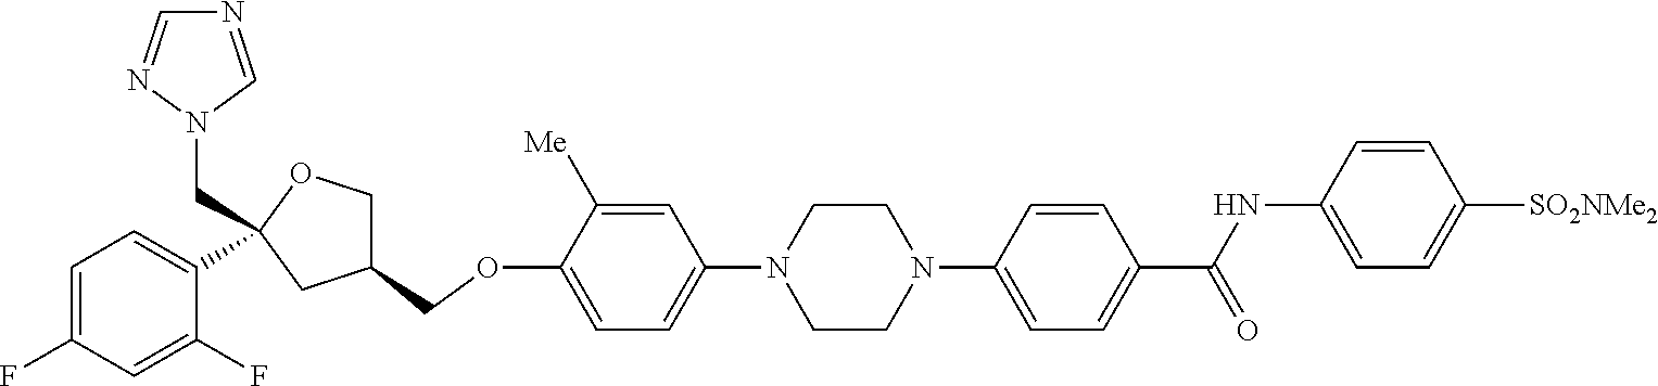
C1=C([Me])C(OCC2COC(CN3C=NC=N3)(C3=CC=C(F)C=C3F)C2)=CC=C1N1CCN(C2=CC=C(C(NC3=CC=C([SO2NMe2])C=C3)=O)C=C2)CC1
